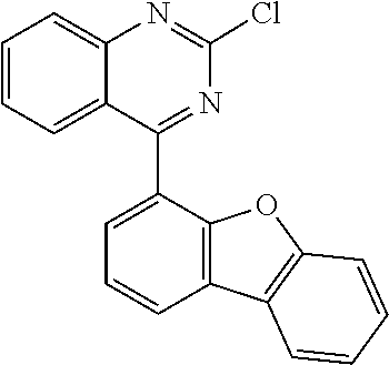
C1(Cl)=NC2=CC=CC=C2C(C2=CC=CC3=C2OC2=C3C=CC=C2)=N1
